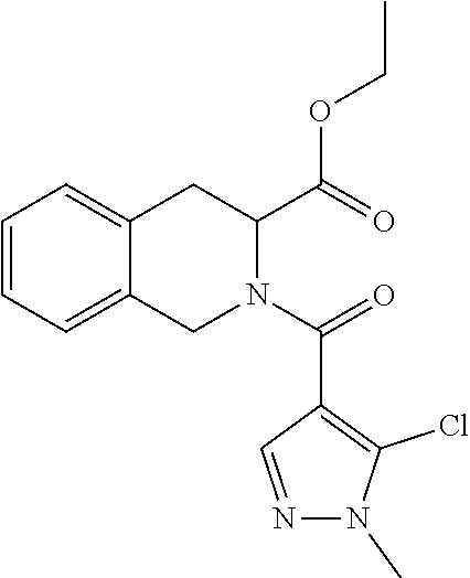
C1=CC=C2C(=C1)CC(C(OCC)=O)N(C(=O)C1=C(Cl)N(C)N=C1)C2
